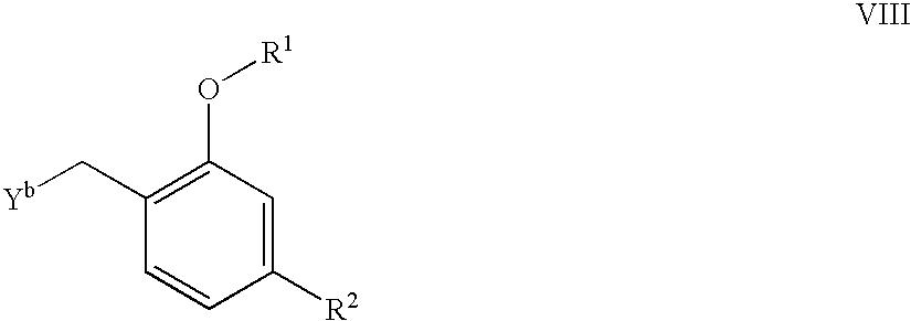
C1(C[Yb])=C(O[R1])C=C([R2])C=C1
